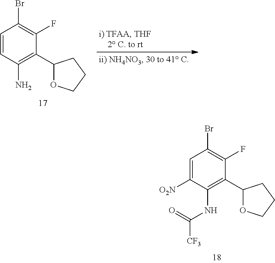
C1=CC(N)=C(C2OCCC2)C(F)=C1Br.C1=C([O2N])C(NC([CF3])=O)=C(C2OCCC2)C(F)=C1Br
